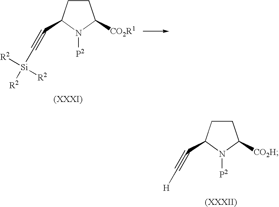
C1CC(C#C[Si]([R2])([R2])[R2])N([P2])C1[CO2R1].C1CC(C#C[H])N([P2])C1[CO2H]
